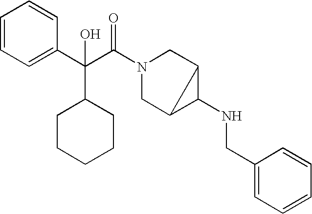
C1=CC=C(C(C(N2CC3C(NCC4=CC=CC=C4)C3C2)=O)(C2CCCCC2)O)C=C1
